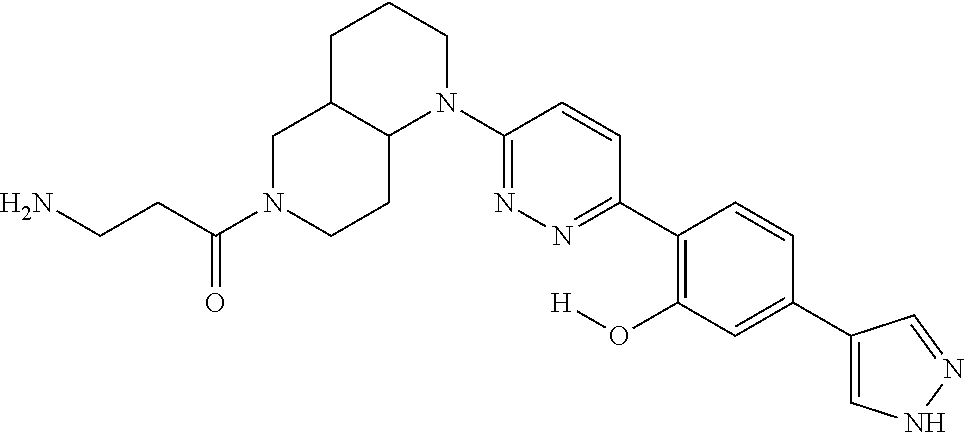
C1C2C(CCN1C(CCN)=O)N(C1=NN=C(C3=C(O[H])C=C(C4=CNN=C4)C=C3)C=C1)CCC2
